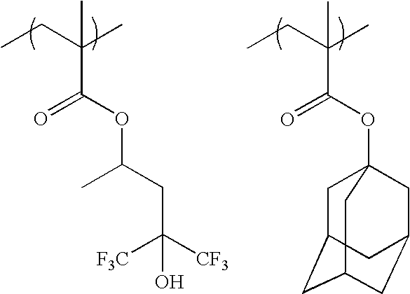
CCC(C)(C(OC(C)CC([CF3])([F3C])O)=O)C.CCC(C)(C(OC12CC3CC(CC(C1)C3)C2)=O)C
